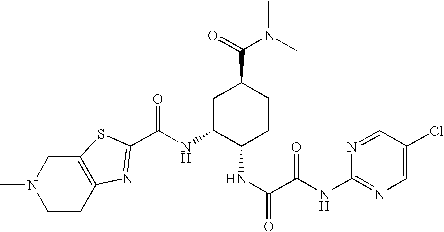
C(NC1C(NC(=O)C(NC2=NC=C(Cl)C=N2)=O)CCC(C(=O)N(C)C)C1)(=O)C1=NC2=C(CN(C)CC2)S1
